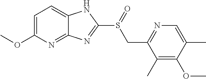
C1=C(OC)N=C2C(=C1)NC(S(=O)CC1=NC=C(C)C(OC)=C1C)=N2
